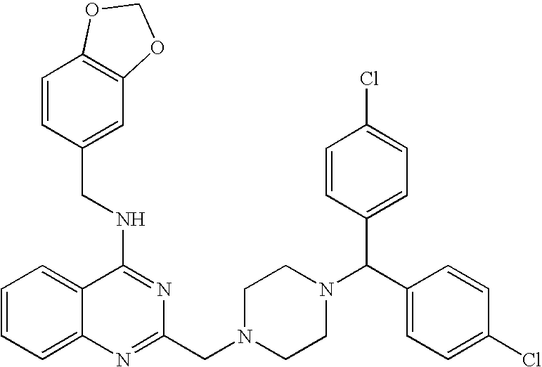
C1=CC=C2C(=C1)C(NCC1=CC3=C(C=C1)OCO3)=NC(CN1CCN(C(C3=CC=C(Cl)C=C3)C3=CC=C(Cl)C=C3)CC1)=N2
